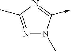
C<-C1=NC(C)=NN1C
